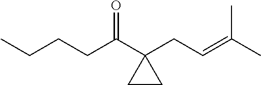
O=C(C1(CC=C(C)C)CC1)CCCC
